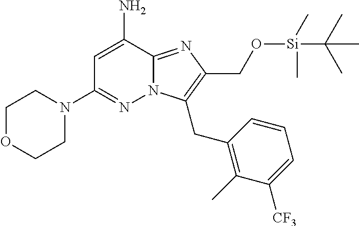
C1(N)=CC(N2CCOCC2)=NN2C1=NC(CO[Si](C(C)(C)C)(C)C)=C2CC1=C(C)C([CF3])=CC=C1
